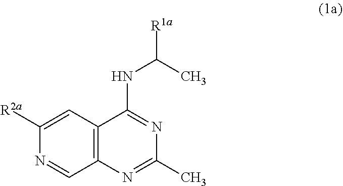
C1([R2a])=CC2=C(C=N1)N=C(C)N=C2NC(C)[R1a]
